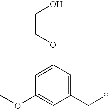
COC1=CC(CC)=CC(OCCO)=C1
